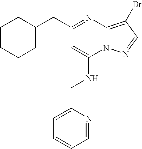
C(C1=NC2=C(Br)C=NN2C(NCC2=CC=CC=N2)=C1)C1CCCCC1
